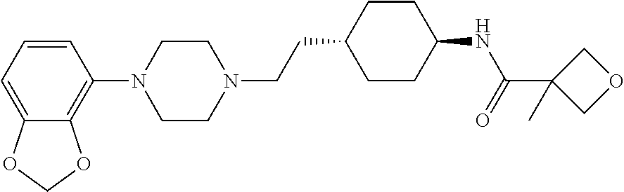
C1=CC=C2C(=C1N1CCN(CCC3CCC(NC(=O)C4(C)COC4)CC3)CC1)OCO2
